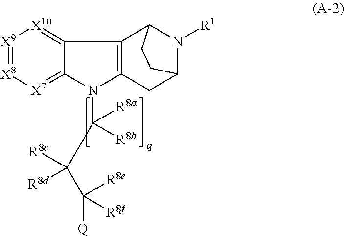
C12=[X10][X9]=[X8][X7]=C1N(C([R8b])([R8a])C(C([Q])([R8e])[R8f])([R8c])[R8d])C1=C2C2N([R1])C(C1)CC2
